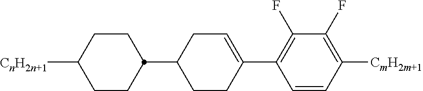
C1CC(C2CCC(C3=C(F)C(F)=C([CmH2m+1])C=C3)=CC2)CCC1[CnH2n+1]
